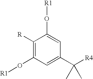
C1([R])=C(O[R1])C=C(C([R4])(C)C)C=C1O[R1]
